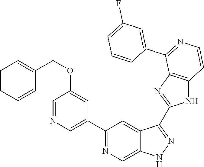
C1(C2=NC=C3C(=C2)C(C2=NC4=C(N2)C=CN=C4C2=CC(F)=CC=C2)=NN3)=CN=CC(OCC2=CC=CC=C2)=C1
